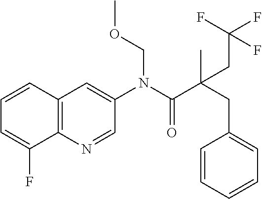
C12=C(N=CC(N(C(C(CC3=CC=CC=C3)(C)CC(F)(F)F)=O)COC)=C1)C(F)=CC=C2
